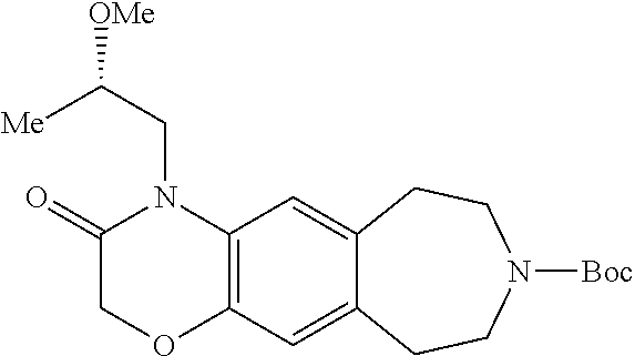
C(CN1C(=O)COC2=C1C=C1C(=C2)CCN([Boc])CC1)([Me])[OMe]
